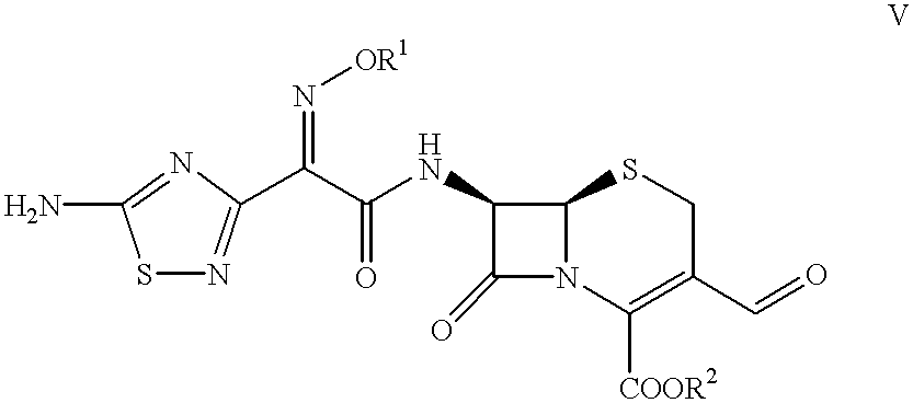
S1N=C(C(C(NC2C(=O)N3C2SCC(C=O)=C3[COOR2])=O)=N[OR1])N=C1N
